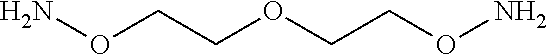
O(CCOCCON)N
